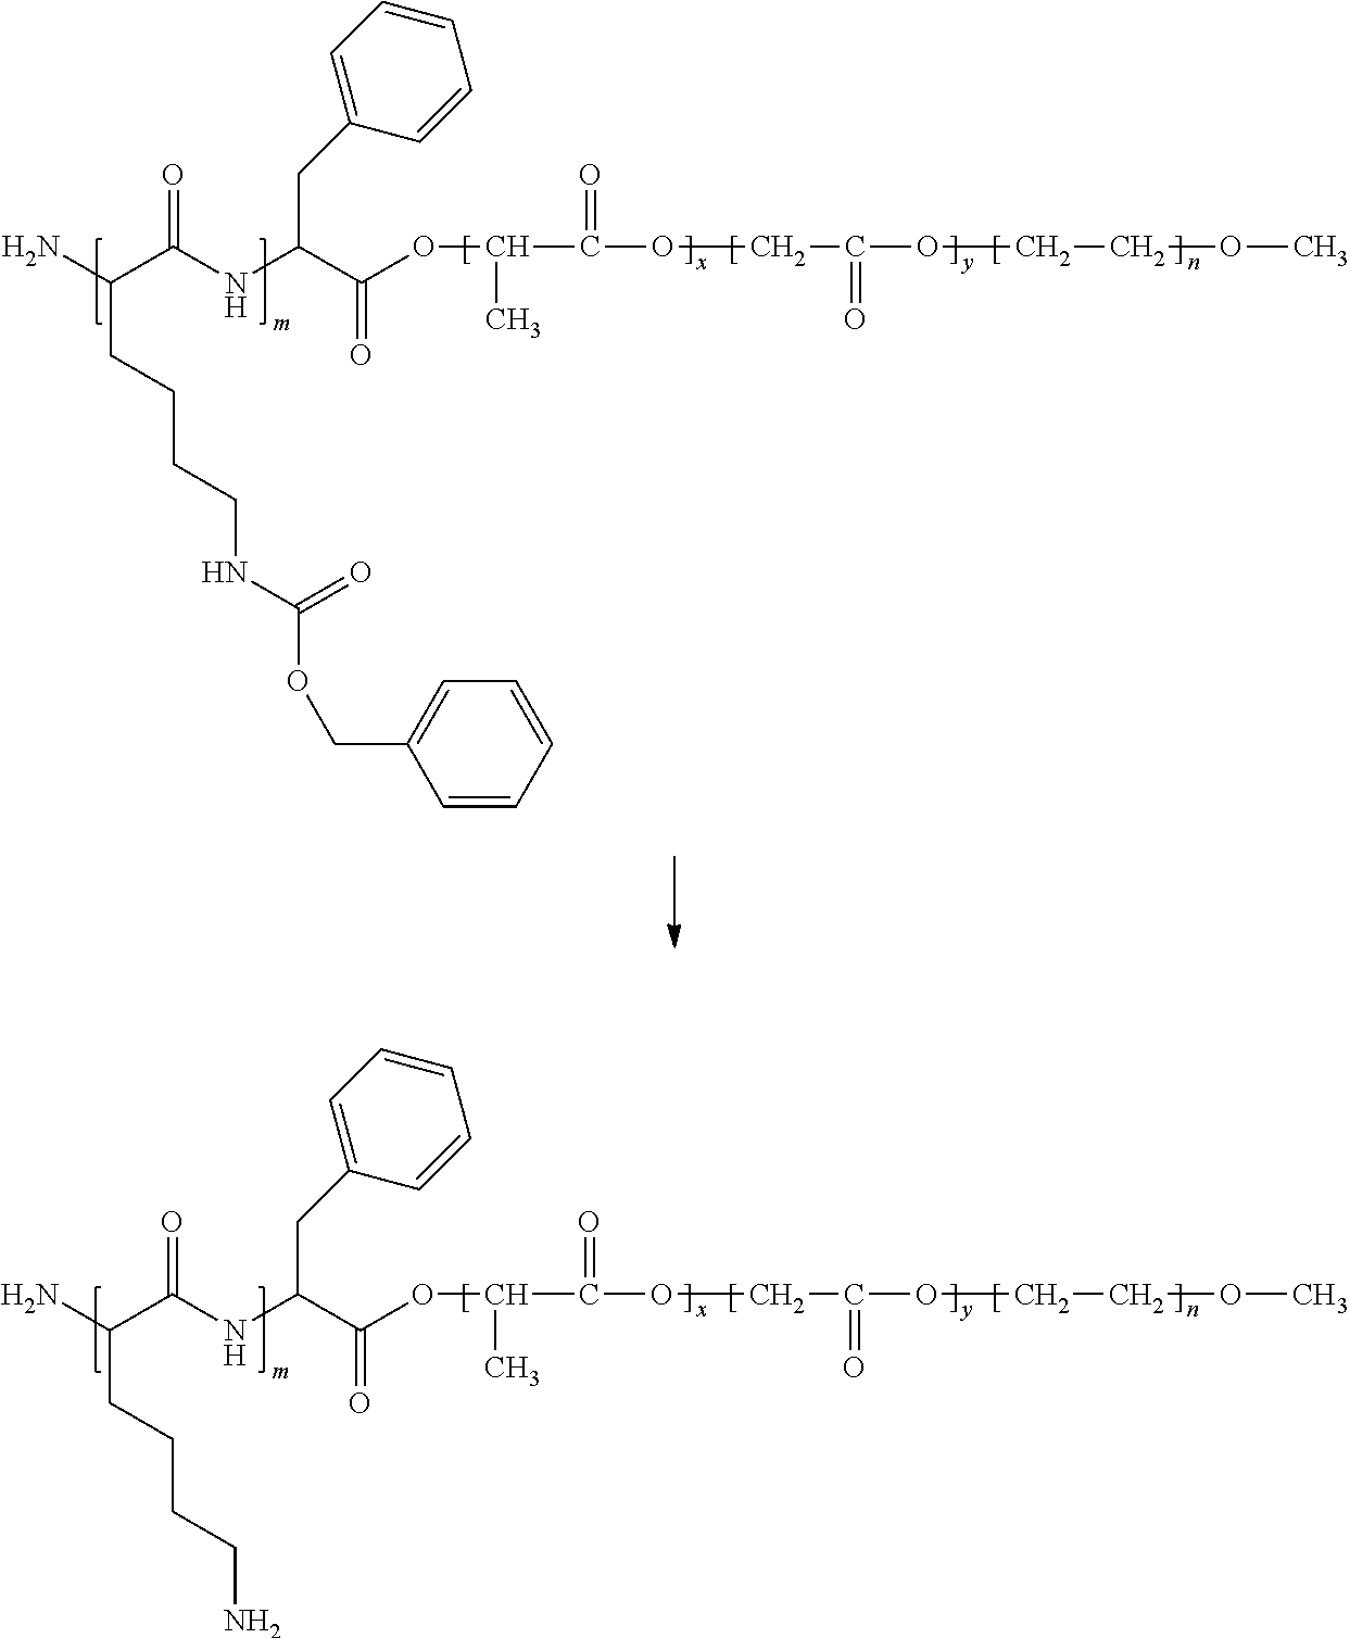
O(C(C(OCC(OCCOC)=O)=O)C)C(C(NC(C(N)CCCCN)=O)CC1=CC=CC=C1)=O.O(C(C(OCC(OCCOC)=O)=O)C)C(C(NC(C(N)CCCCNC(OCC1=CC=CC=C1)=O)=O)CC1=CC=CC=C1)=O
